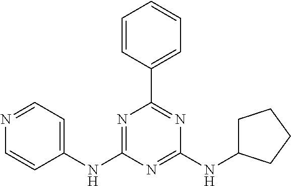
C1(NC2=NC(C3=CC=CC=C3)=NC(NC3CCCC3)=N2)=CC=NC=C1
